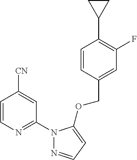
C1=CC(COC2=CC=NN2C2=NC=CC([CN])=C2)=CC(F)=C1C1CC1
